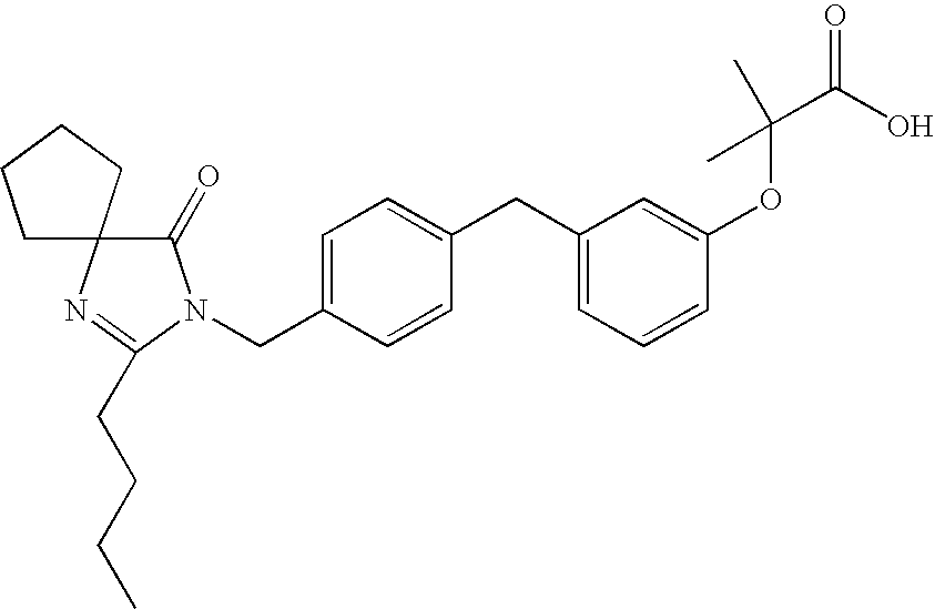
C1(CC2=CC=C(CN3C(=O)C4(N=C3CCCC)CCCC4)C=C2)=CC=CC(OC(C(O)=O)(C)C)=C1
